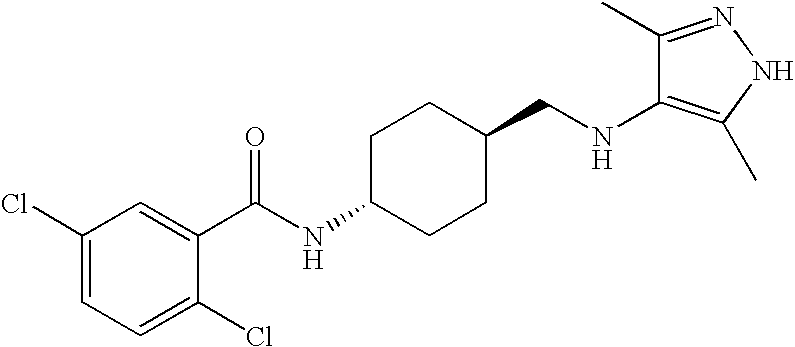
C1(Cl)=CC=C(Cl)C(C(NC2CCC(CNC3=C(C)NN=C3C)CC2)=O)=C1
